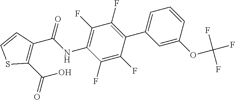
C1(C(NC2=C(F)C(F)=C(C3=CC=CC(OC(F)(F)F)=C3)C(F)=C2F)=O)=C(C(O)=O)SC=C1
